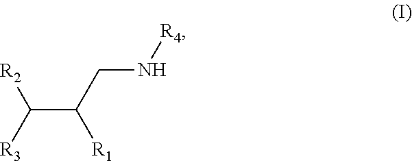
C(C(CN[R4])[R1])([R3])[R2]
